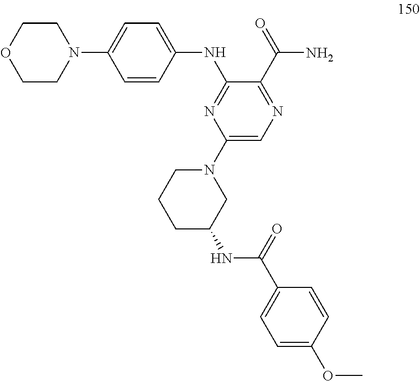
C1=CC(NC2=NC(N3CCCC(NC(C4=CC=C(OC)C=C4)=O)C3)=CN=C2C(=O)N)=CC=C1N1CCOCC1
